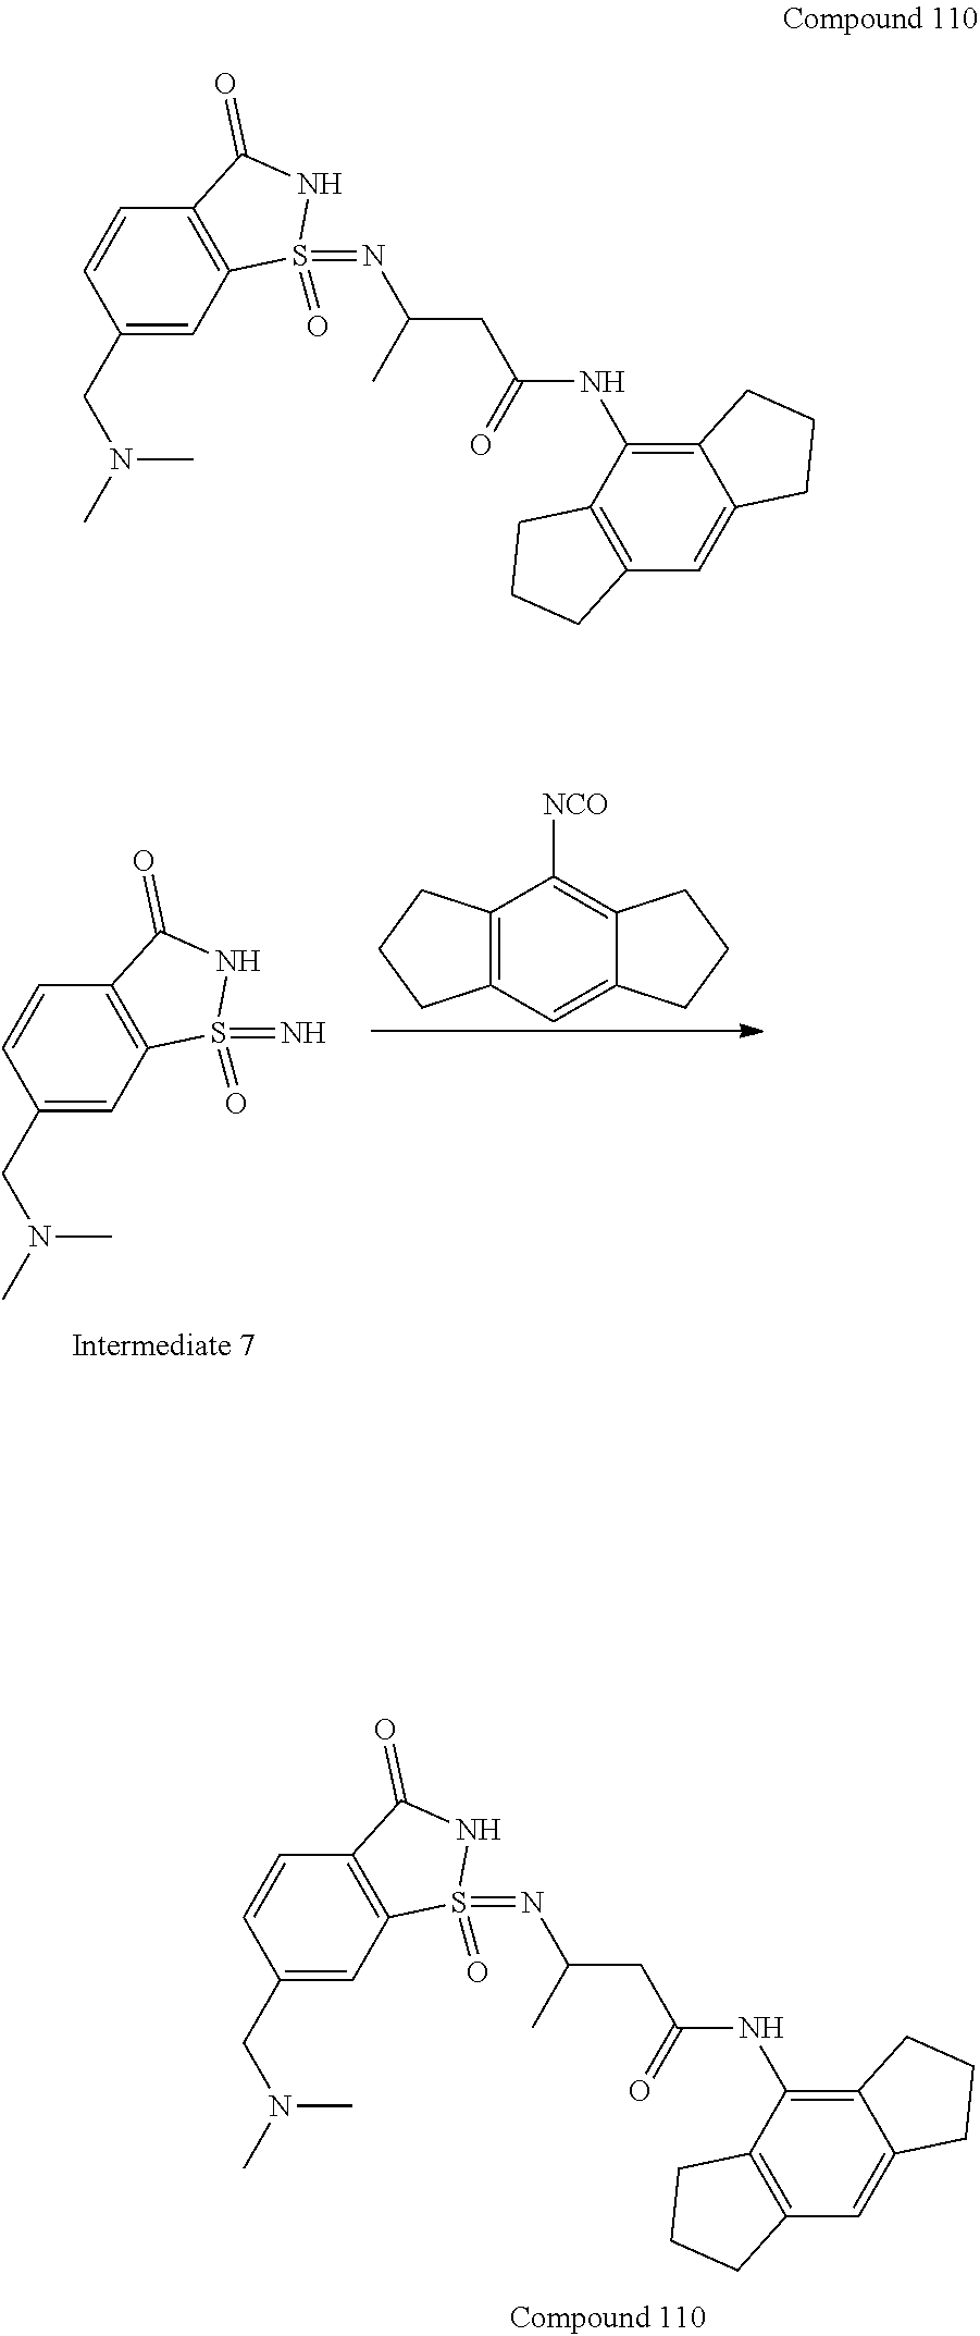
C12=C(NC(CC(N=S3(=O)C4=C(C=CC(CN(C)C)=C4)C(=O)N3)C)=O)C3=C(C=C1CCC2)CCC3.C12=C(NC(CC(N=S3(=O)C4=C(C=CC(CN(C)C)=C4)C(=O)N3)C)=O)C3=C(C=C1CCC2)CCC3.C1(CN(C)C)=CC2=C(C=C1)C(=O)NS2(=O)=N.C12=C(C=C3C(=C1[NCO])CCC3)CCC2
